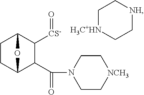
C1CC2C(C(=O)N3CC[NCH3]CC3)C([CS-]=O)C1O2.C1[H3C+HN]CC[NH]C1
